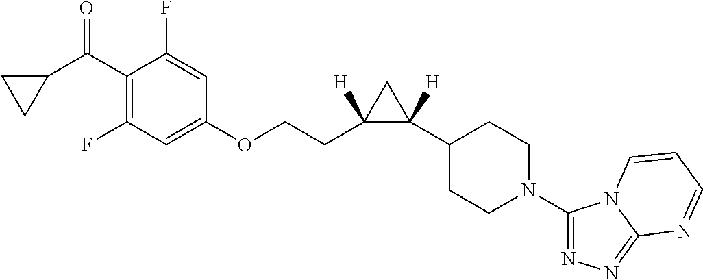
C1(C(=O)C2CC2)=C(F)C=C(OCCC2([H])C([H])(C3CCN(C4=NN=C5N4C=CC=N5)CC3)C2)C=C1F
